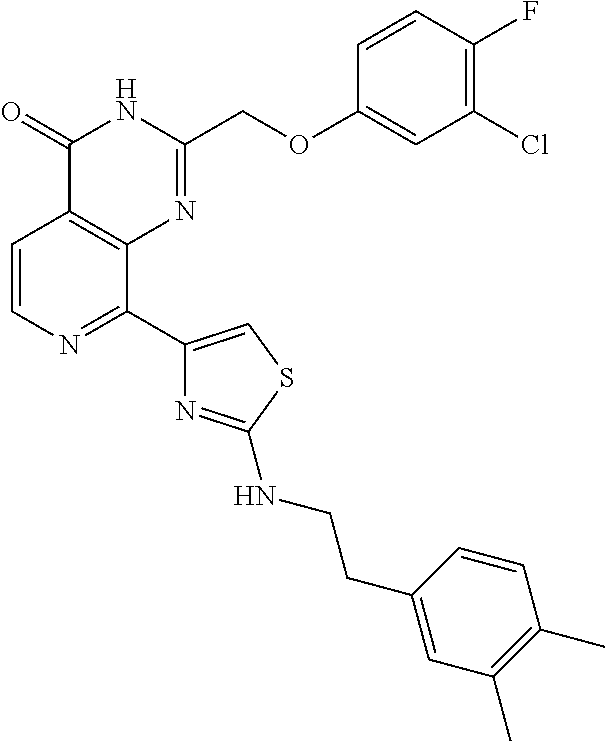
C1=CN=C(C2=CSC(NCCC3=CC(C)=C(C)C=C3)=N2)C2=C1C(=O)NC(COC1=CC(Cl)=C(F)C=C1)=N2
